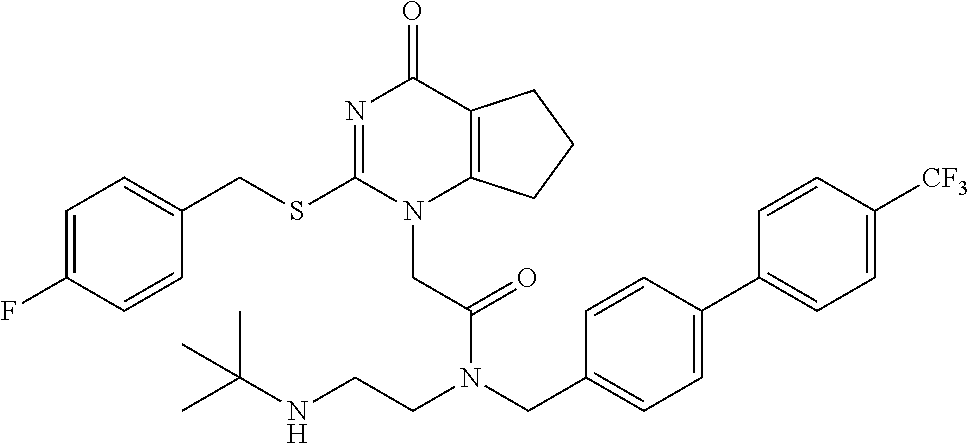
C1=C(F)C=CC(CSC2=NC(=O)C3=C(N2CC(=O)N(CC2=CC=C(C4=CC=C([CF3])C=C4)C=C2)CCNC(C)(C)C)CCC3)=C1
